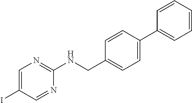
C1=CC(C2=CC=CC=C2)=CC=C1CNC1=NC=C(I)C=N1
